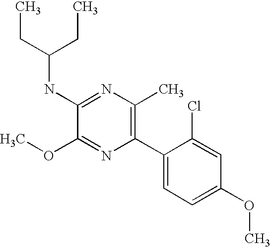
C1(NC(CC)CC)=NC(C)=C(C2=CC=C(OC)C=C2Cl)N=C1OC
